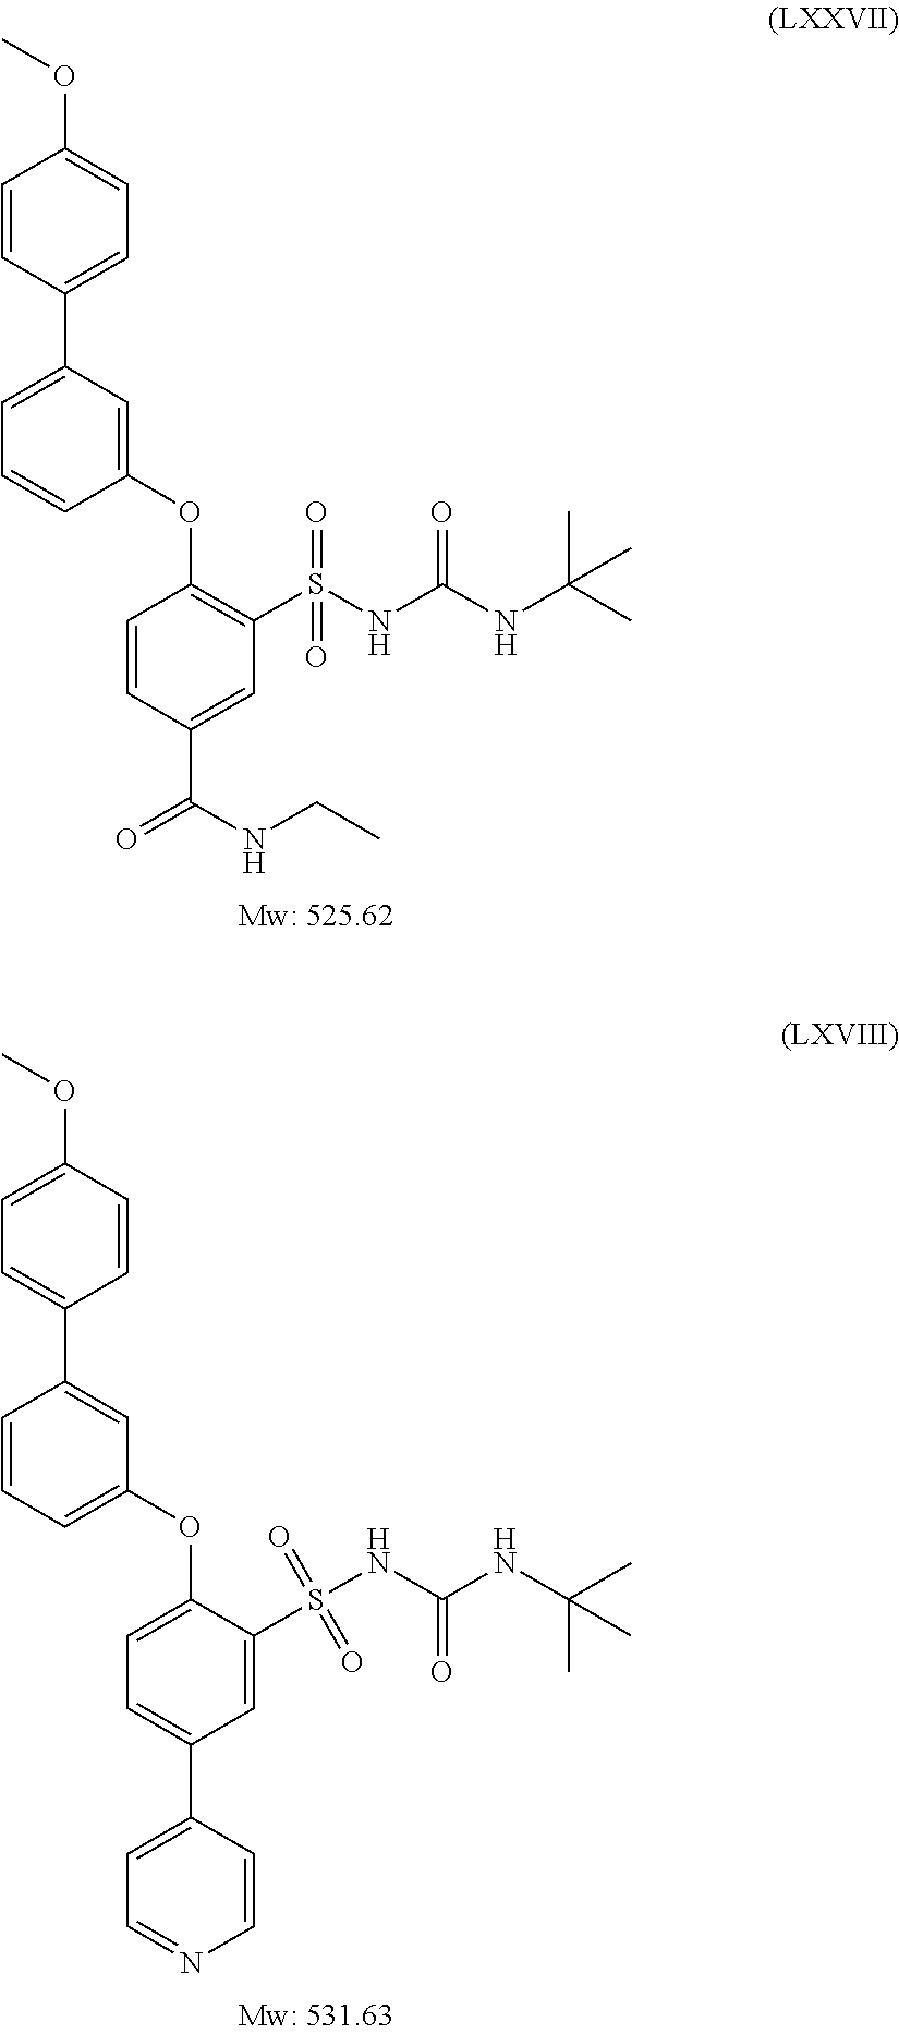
C1=C(C2=CC=C(OC)C=C2)C=C(OC2=C(S(NC(NC(C)(C)C)=O)(=O)=O)C=C(C(NCC)=O)C=C2)C=C1.C1=CC=C(OC2=CC=C(C3=CC=NC=C3)C=C2S(NC(NC(C)(C)C)=O)(=O)=O)C=C1C1=CC=C(OC)C=C1
